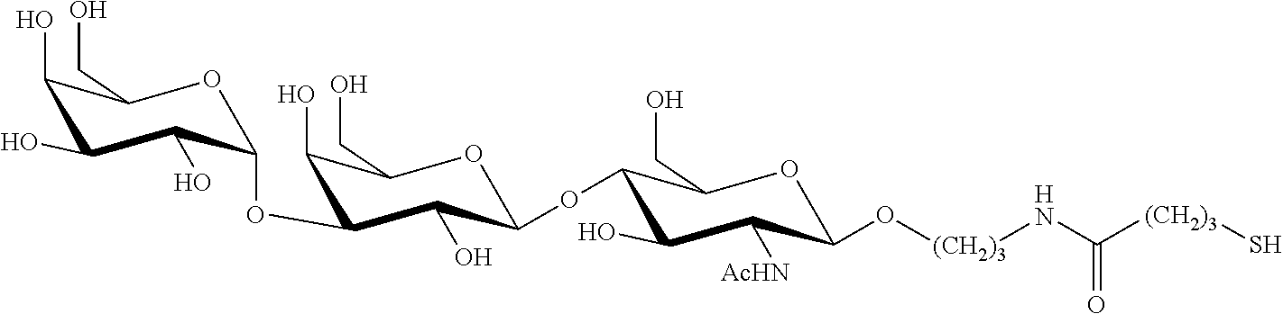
O1C(OC2C(O)C(CO)OC(OC3C(CO)OC(O[(CH2)3]NC([(CH2)3]S)=O)C([AcHN])C3O)C2O)C(O)C(O)C(O)C1CO
